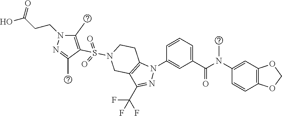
C1(N(C(C2=CC=CC(N3C4=C(C(C(F)(F)F)=N3)CN(S(=O)(=O)C3=C(C)N(CCC(O)=O)N=C3C)CC4)=C2)=O)C)=CC2=C(C=C1)OCO2
